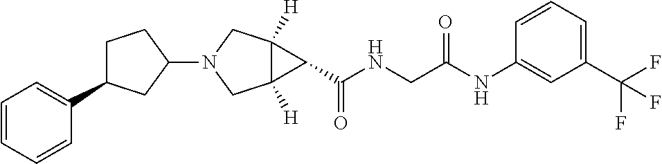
C12([H])C([H])(CN(C3CC(C4=CC=CC=C4)CC3)C1)C2C(NCC(NC1=CC(C(F)(F)F)=CC=C1)=O)=O
